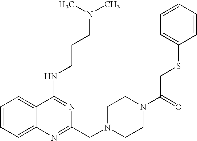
C1=CC=C2C(=C1)C(NCCCN(C)C)=NC(CN1CCN(C(CSC3=CC=CC=C3)=O)CC1)=N2
